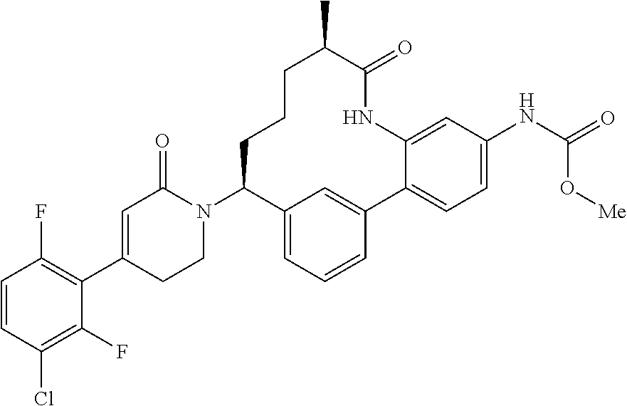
C1=CC(Cl)=C(F)C(C2=CC(=O)N(C3C4=CC=CC(=C4)C4=CC=C(NC(=O)O[Me])C=C4NC(=O)C(C)CCC3)CC2)=C1F
